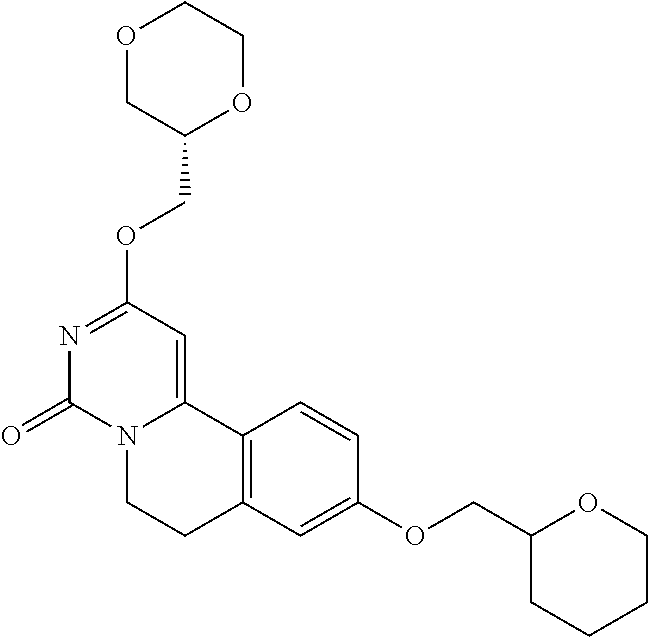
O1CC(COC2=NC(=O)N3C(=C2)C2=C(CC3)C=C(OCC3CCCCO3)C=C2)OCC1
